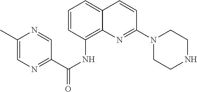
C1=CC(NC(C2=NC=C(C)N=C2)=O)=C2C(=C1)C=CC(N1CCNCC1)=N2
